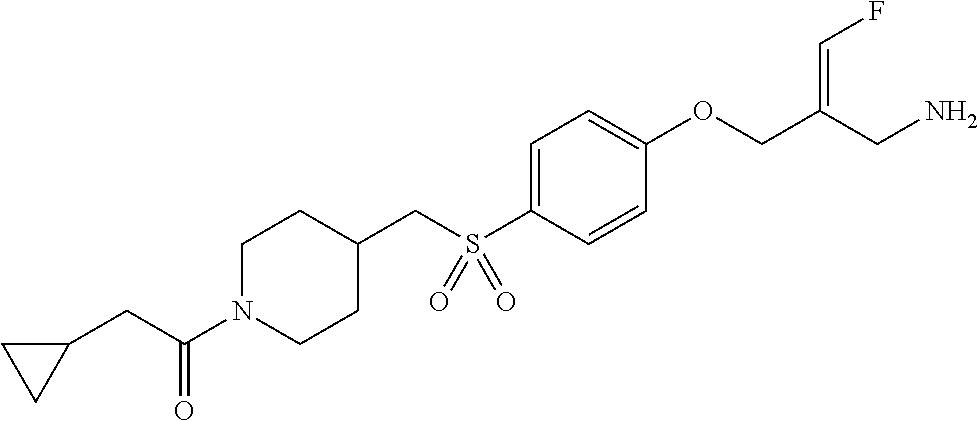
C1=C(S(CC2CCN(C(CC3CC3)=O)CC2)(=O)=O)C=CC(OCC(CN)=CF)=C1
